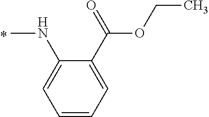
C1(NC)=CC=CC=C1C(=O)OCC
